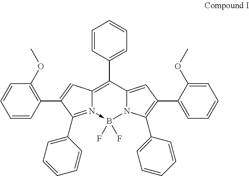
C12=C(C3=CC=CC=C3)C3=CC(C4=CC=CC=C4OC)=C(C4=CC=CC=C4)N3B(F)(F)<-N1=C(C1=CC=CC=C1)C(C1=C(OC)C=CC=C1)=C2
